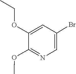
C1(OCC)=CC(CBr)=CN=C1OC
